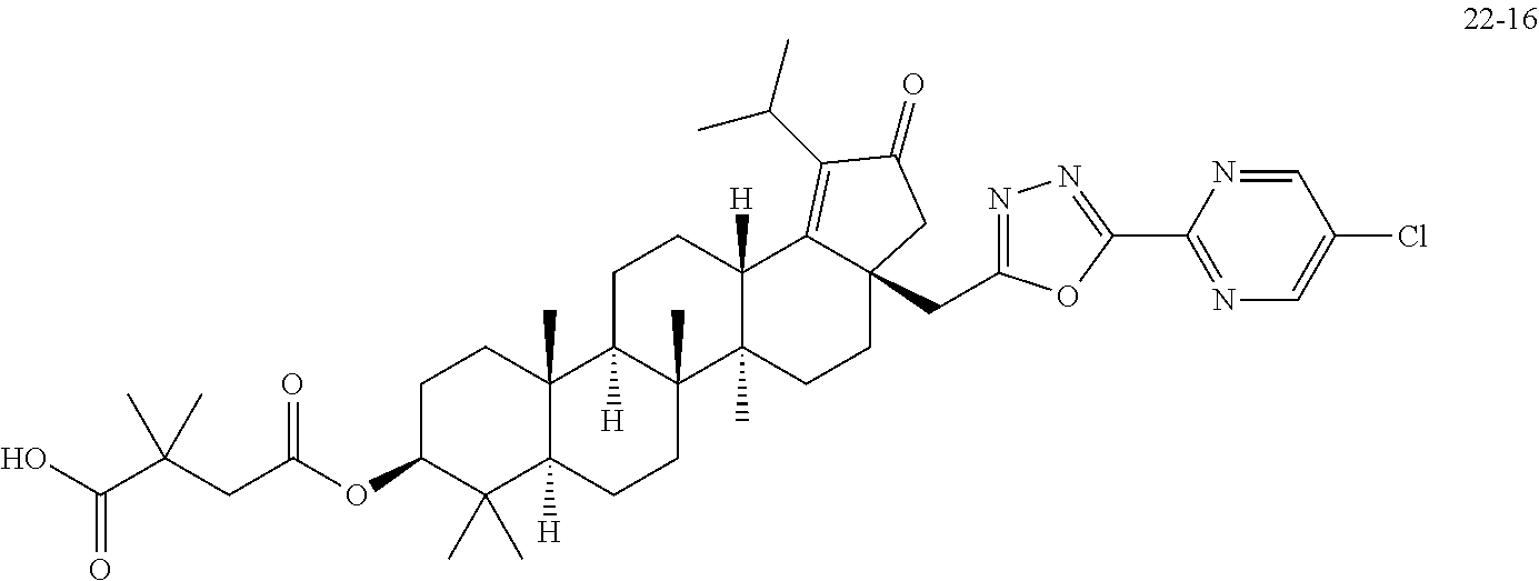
O=C(O)C(CC(OC1C(C)(C)C2([H])C(C)(CC1)C1([H])C(C)(CC2)C2(C)C([H])(CC1)C1=C(C(C)C)C(=O)CC1(CC1=NN=C(C3=NC=C(Cl)C=N3)O1)CC2)=O)(C)C
